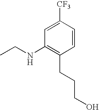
C1=C([CF3])C=CC(CCCO)=C1NCC
